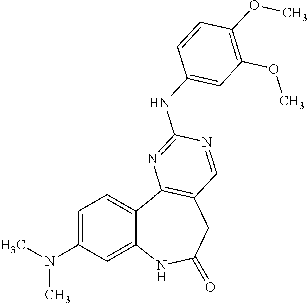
C1=C(N(C)C)C=C2C(=C1)C1=C(CC(=O)N2)C=NC(NC2=CC(OC)=C(OC)C=C2)=N1
